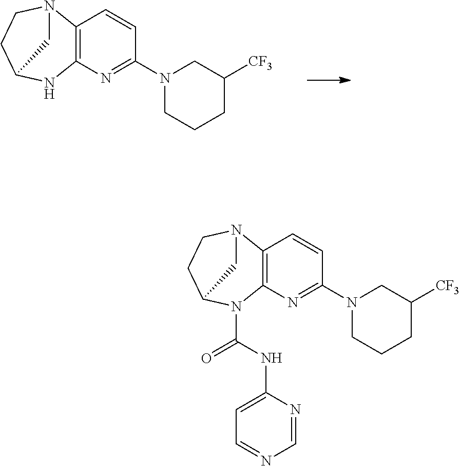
C12=C(N=C(N3CCCC([CF3])C3)C=C1)NC1CCN2C1.C12=C(N=C(N3CCCC([CF3])C3)C=C1)N(C(NC1=CC=NC=N1)=O)C1CCN2C1
